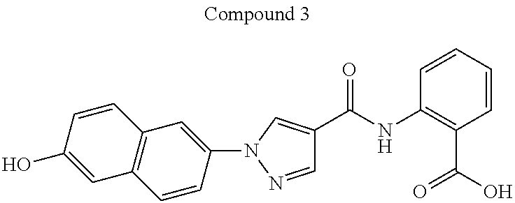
C1=NN(C2=CC3=C(C=C2)C=C(O)C=C3)C=C1C(=O)NC1=C(C(=O)O)C=CC=C1
